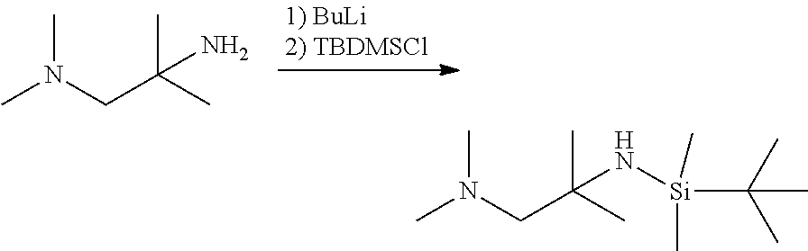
CN(CC(C)(C)N)C.CN(CC(C)(C)N[Si](C(C)(C)C)(C)C)C
